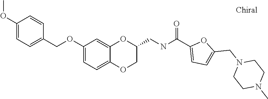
O(C1=CC=C2C(=C1)OC(CNC(C1=CC=C(CN3CCN(C)CC3)O1)=O)CO2)CC1=CC=C(OC)C=C1
